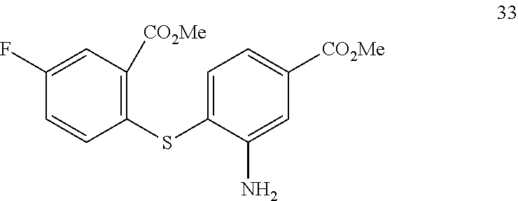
C1=C(SC2=C([CO2Me])C=C(F)C=C2)C(N)=CC([CO2Me])=C1
